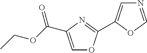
C1=C(C(OCC)=O)N=C(C2=CN=CO2)O1
